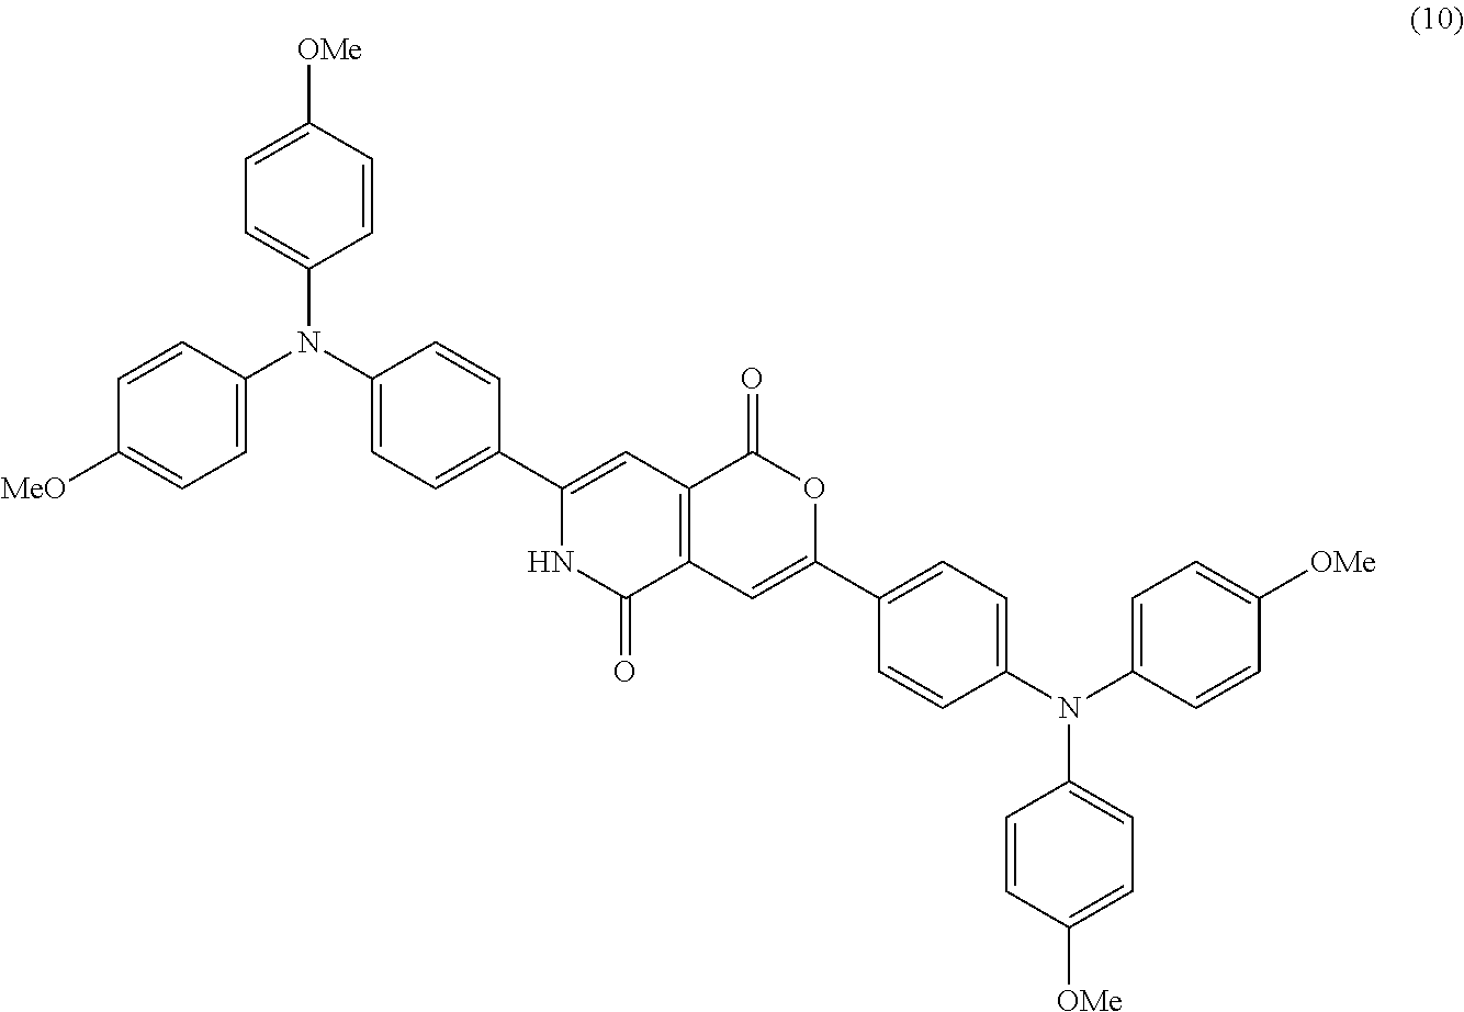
C1=C(N(C2=CC=C(C3=CC4=C(C(=O)N3)C=C(C3=CC=C(N(C5=CC=C([OMe])C=C5)C5=CC=C([OMe])C=C5)C=C3)OC4=O)C=C2)C2=CC=C([OMe])C=C2)C=CC([MeO])=C1
